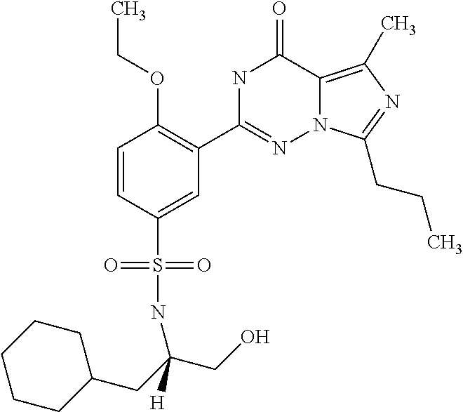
C1=CC(S(NC(CO)(CC2CCCCC2)[H])(=O)=O)=CC(C2=NN3C(=C(C)N=C3CCC)C(=O)N2)=C1OCC
